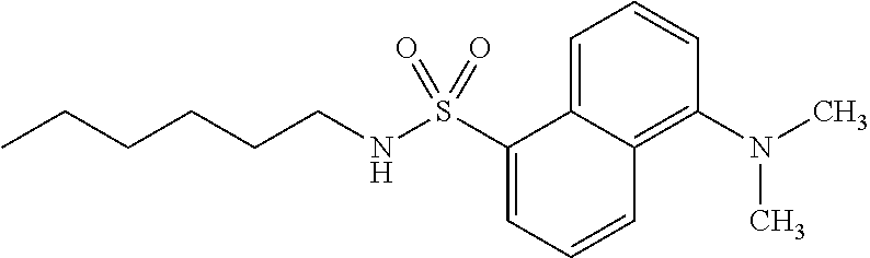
CCCCCCNS(C1=CC=CC2=C(N(C)C)C=CC=C12)(=O)=O
